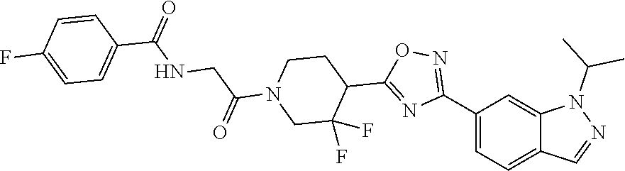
C1(C2=NOC(C3CCN(C(CNC(=O)C4=CC=C(F)C=C4)=O)CC3(F)F)=N2)=CC=C2C(=C1)N(C(C)C)N=C2
